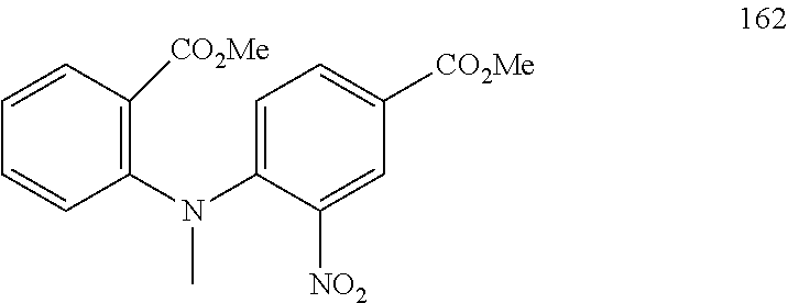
C1(N(C2=CC=C([CO2Me])C=C2[NO2])C)=C([CO2Me])C=CC=C1
